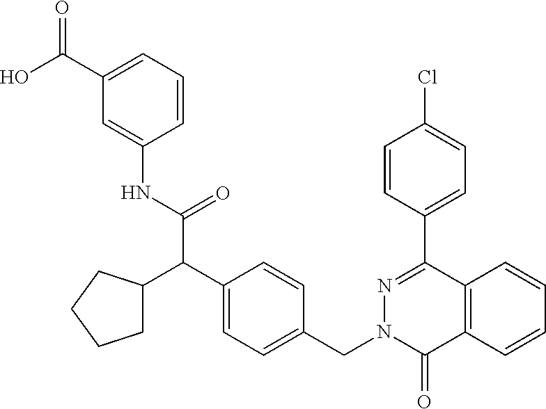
C1(C(O)=O)=CC=CC(NC(C(C2=CC=C(CN3C(=O)C4=C(C(C5=CC=C(Cl)C=C5)=N3)C=CC=C4)C=C2)C2CCCC2)=O)=C1
